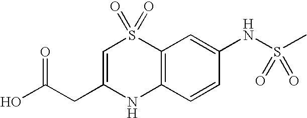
C1(CC(O)=O)=CS(=O)(=O)C2=C(N1)C=CC(NS(=O)(=O)C)=C2
